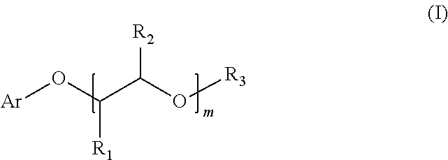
[Ar]OC(C(O[R3])[R2])[R1]
